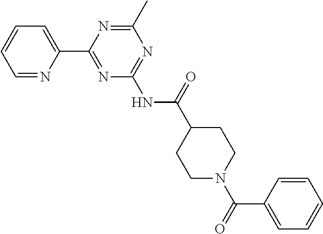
C1=NC(C2=NC(NC(=O)C3CCN(C(=O)C4=CC=CC=C4)CC3)=NC(C)=N2)=CC=C1
